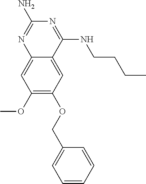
C1(OC)=C(OCC2=CC=CC=C2)C=C2C(=C1)N=C(N)N=C2NCCCC
